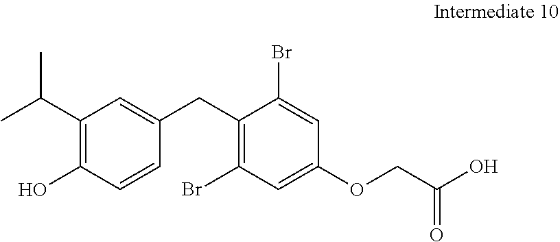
O(C1=CC(Br)=C(CC2=CC(C(C)C)=C(O)C=C2)C(Br)=C1)CC(O)=O
